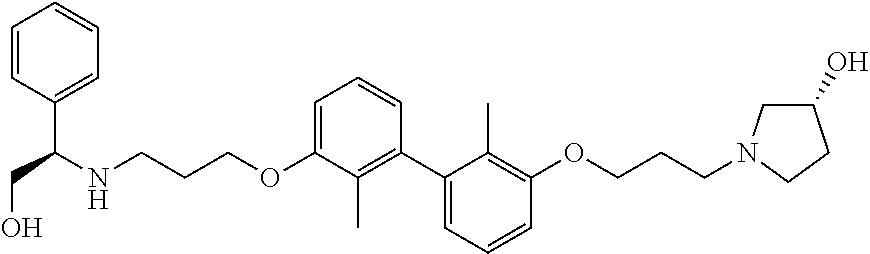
C1=C(OCCCNC(CO)C2=CC=CC=C2)C(C)=C(C2=CC=CC(OCCCN3CC(O)CC3)=C2C)C=C1
